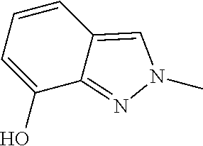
C1=CC=C(O)C2=NN(C)C=C12
